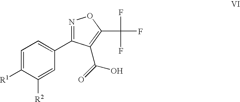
C1=C([R1])C([R2])=CC(C2=NOC(C(F)(F)F)=C2C(=O)O)=C1
